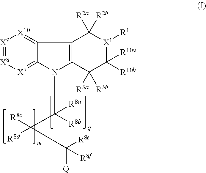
[X9]1=[X8][X7]=C2C(=[X10]1)C1=C(N2C([R8b])(C([R8c])([R8d])C([Q])([R8e])[R8f])[R8a])C([R3a])([R3b])C([R10b])([R10a])[X1]([R1])C1([R2b])[R2a]
